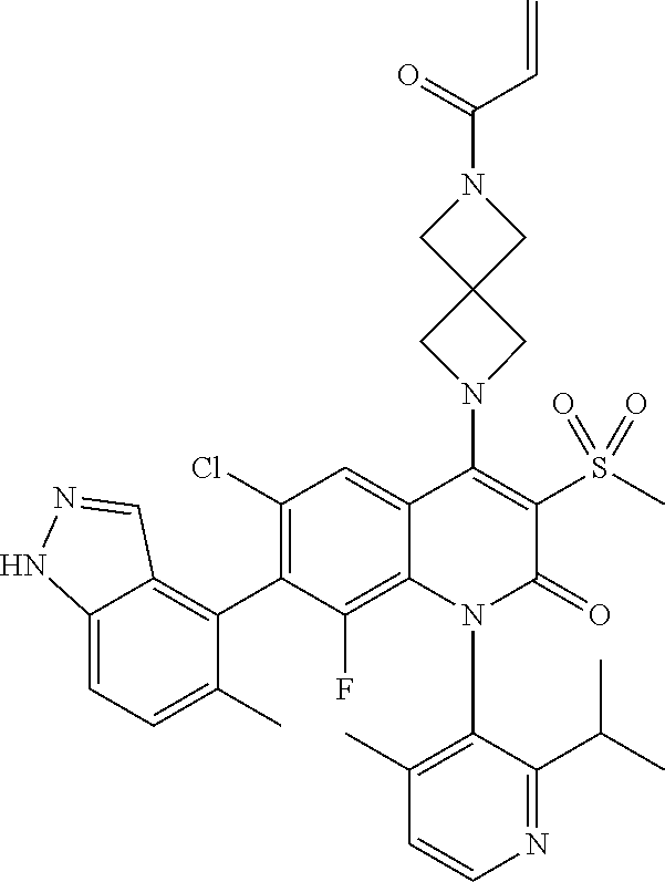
C1=CN=C(C(C)C)C(N2C(=O)C(S(C)(=O)=O)=C(N3CC4(CN(C(C=C)=O)C4)C3)C3=CC(Cl)=C(C4=C5C(=CC=C4C)NN=C5)C(F)=C23)=C1C
